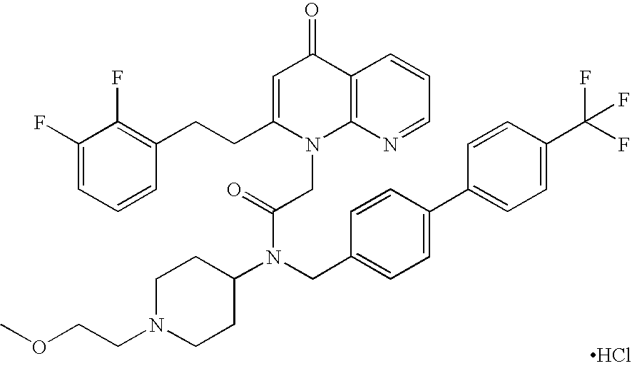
C1(F)=CC=CC(CCC2=CC(=O)C3=C(N2CC(=O)N(C2CCN(CCOC)CC2)CC2=CC=C(C4=CC=C(C(F)(F)F)C=C4)C=C2)N=CC=C3)=C1F.Cl
